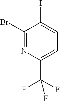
C1(Br)=NC(C(F)(F)F)=CC=C1I
